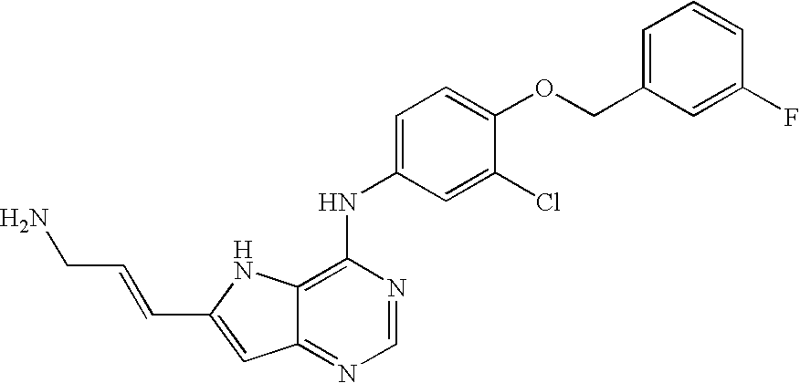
C(C1=CC2=NC=NC(NC3=CC=C(OCC4=CC=CC(F)=C4)C(Cl)=C3)=C2N1)=CCN
